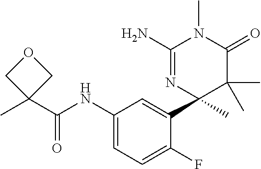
C(NC1=CC=C(F)C(C2(C)C(C)(C)C(=O)N(C)C(N)=N2)=C1)(C1(C)COC1)=O
